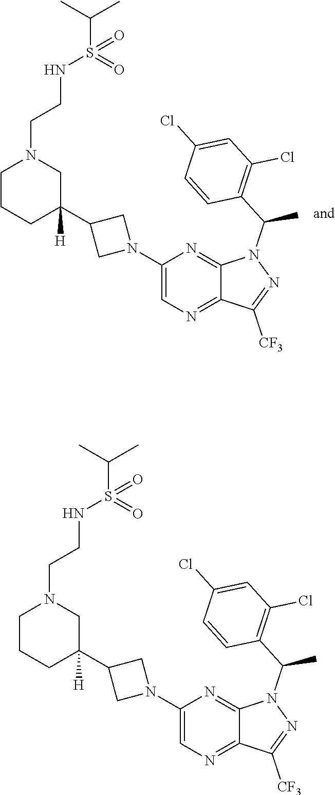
C1(N2CC(C3([H])CN(CCNS(C(C)C)(=O)=O)CCC3)C2)=CN=C2C(=N1)N(C(C1=C(Cl)C=C(Cl)C=C1)C)N=C2[CF3].C1(N2CC(C3([H])CN(CCNS(C(C)C)(=O)=O)CCC3)C2)=CN=C2C(=N1)N(C(C1=C(Cl)C=C(Cl)C=C1)C)N=C2[CF3]
